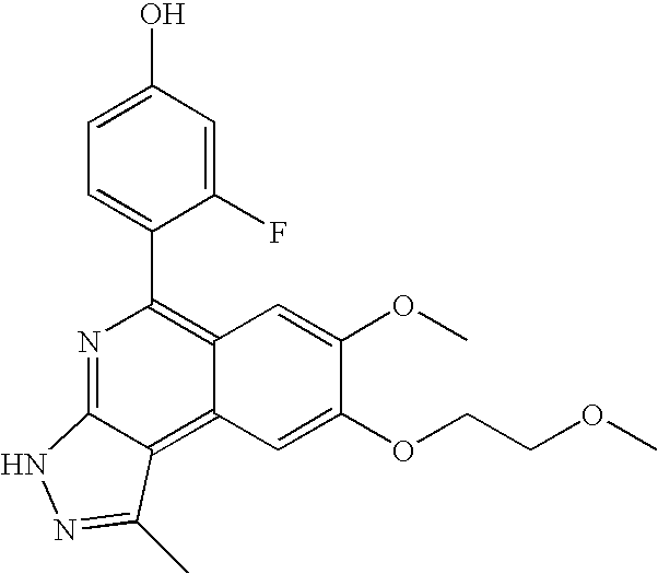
C1=C(O)C=C(F)C(C2=C3C(=C4C(=N2)NN=C4C)C=C(OCCOC)C(OC)=C3)=C1
